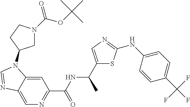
N1=C(C(NC(C2=CN=C(NC3=CC=C(C(F)(F)F)C=C3)S2)C)=O)C=C2C(=C1)N=CN2C1CN(C(OC(C)(C)C)=O)CC1
